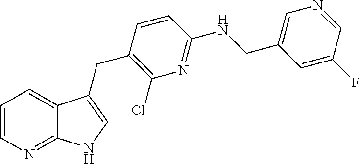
C1=CN=C2C(=C1)C(CC1=C(Cl)N=C(NCC3=CN=CC(F)=C3)C=C1)=CN2
